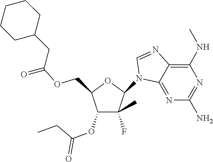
C1(N2C3=NC(N)=NC(NC)=C3N=C2)C(F)(C)C(OC(CC)=O)C(COC(=O)CC2CCCCC2)O1
